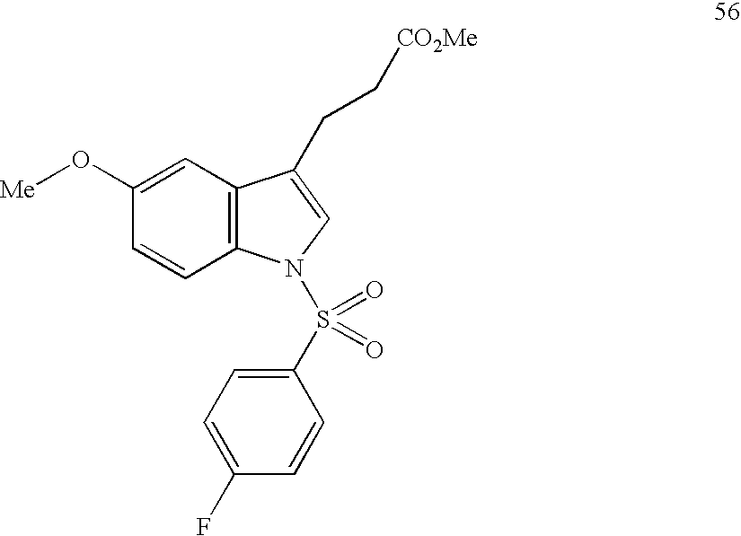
C1(O[Me])=CC2=C(C=C1)N(S(=O)(C1=CC=C(F)C=C1)=O)C=C2CC[CO2Me]
